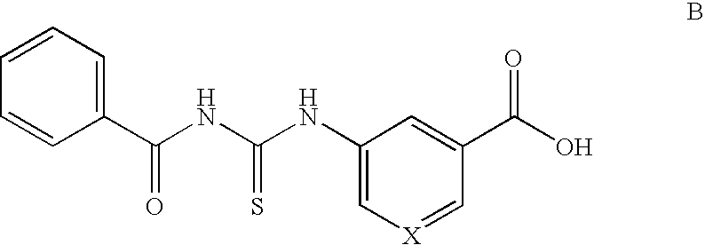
C1(NC(NC(C2=CC=CC=C2)=O)=S)=C[X]=CC(C(O)=O)=C1
